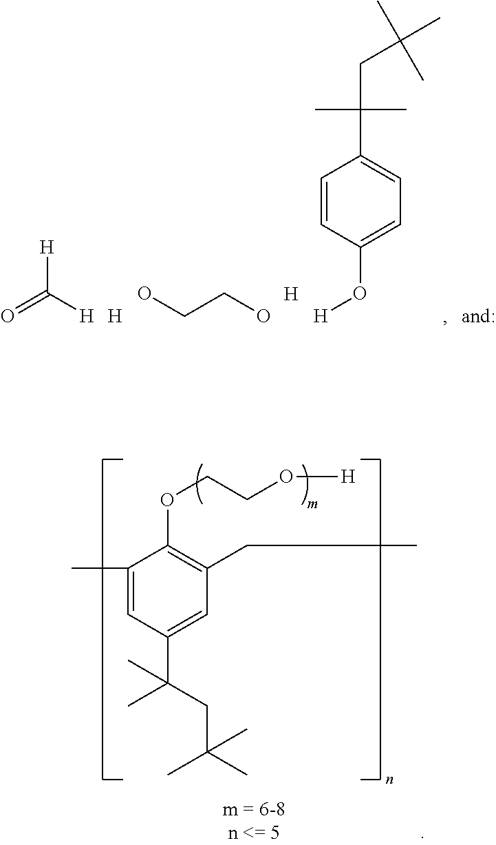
[H]C([H])=O.OCCO.[H].[H].C1=CC(O[H])=CC=C1C(CC(C)(C)C)(C)C.C1(C)=CC(C(CC(C)(C)C)(C)C)=CC(CC)=C1OCCO[H]
